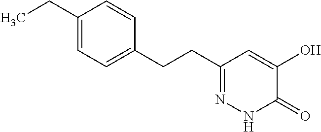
C1(CCC2=NNC(=O)C(O)=C2)=CC=C(CC)C=C1
